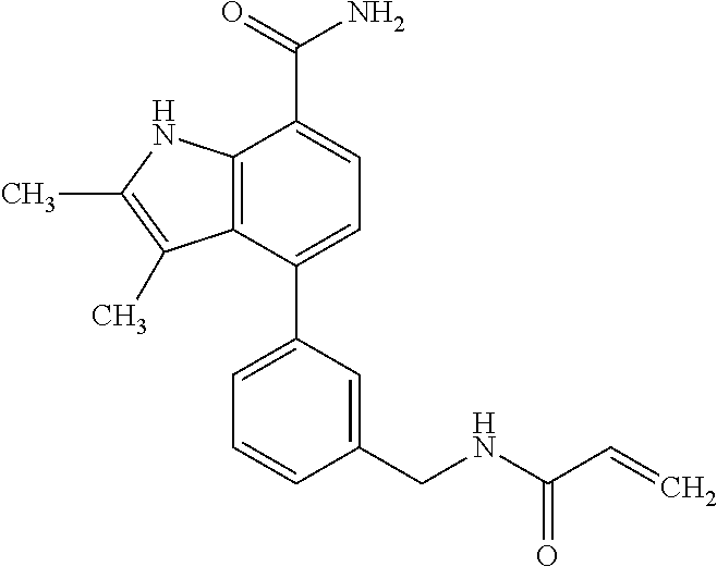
C12=C(C(C3=CC=CC(CNC(C=C)=O)=C3)=CC=C1C(=O)N)C(C)=C(C)N2
